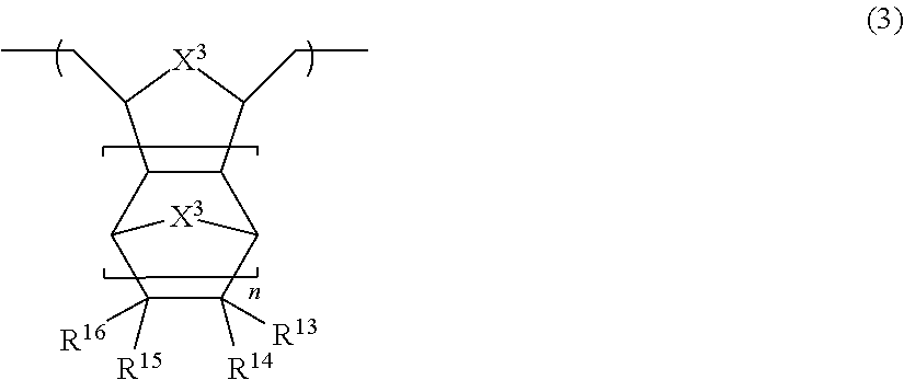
C12C(C(CC)[X3]C1CC)C1C([R14])([R13])C([R15])([R16])C2[X3]1
